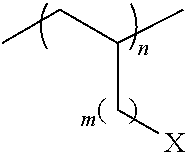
CCC(C)C[X]
